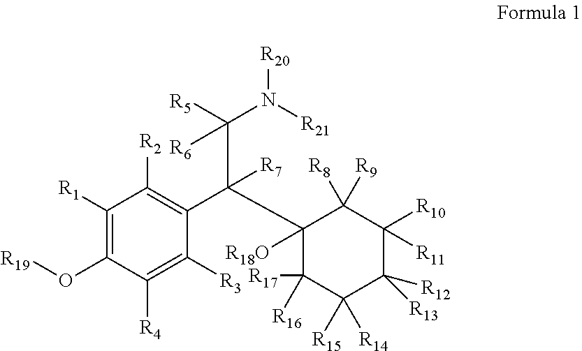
C1([R18O])(C(C(N([R21])[R20])([R6])[R5])(C2=C([R2])C([R1])=C(O[R19])C([R4])=C2[R3])[R7])C([R17])([R16])C([R15])([R14])C([R13])([R12])C([R10])([R11])C1([R8])[R9]
